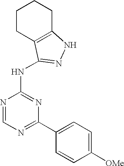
N1=C(C2=CC=C([OMe])C=C2)N=C(NC2=NNC3=C2CCCC3)N=C1
